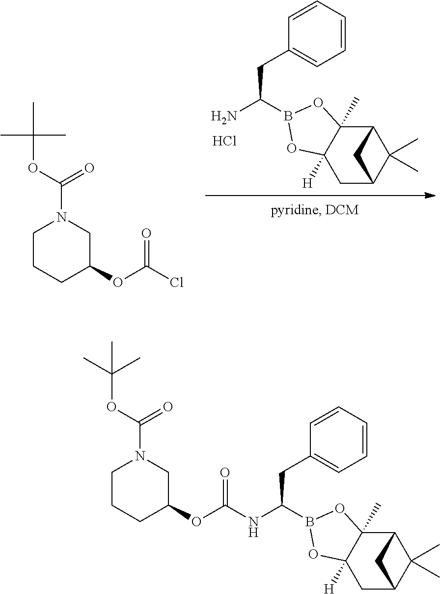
Cl.C1(CC(N)B2OC3([H])C(C)(O2)C2C(C)(C)C(C3)C2)=CC=CC=C1.C1(OC(=O)Cl)CN(C(OC(C)(C)C)=O)CCC1.C(=O)(NC(CC1=CC=CC=C1)B1OC2([H])C(C)(O1)C1C(C)(C)C(C2)C1)OC1CN(C(OC(C)(C)C)=O)CCC1
